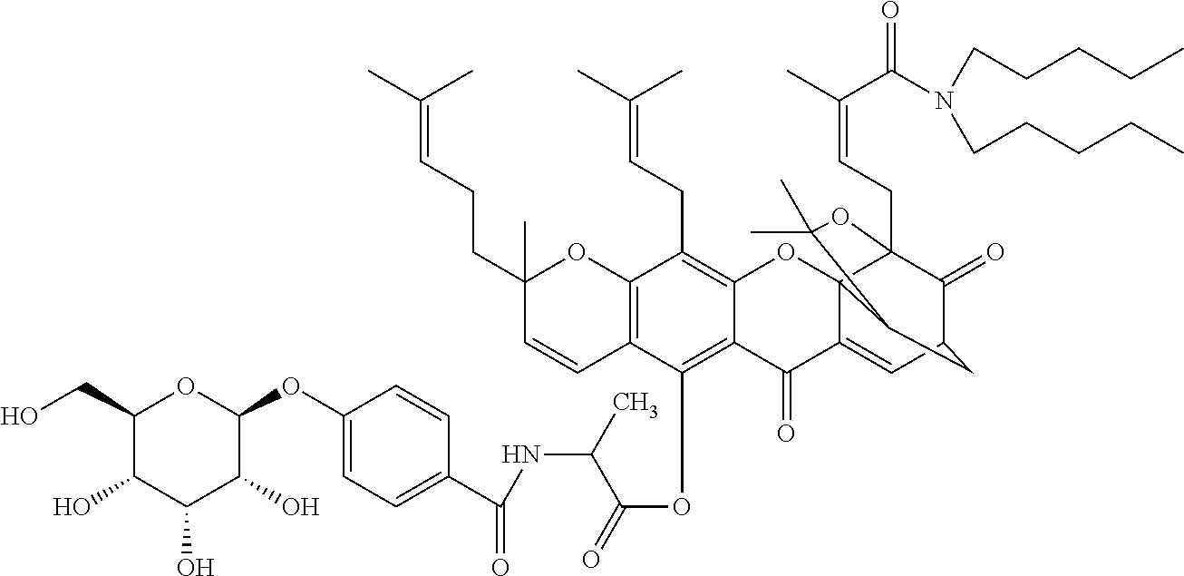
C1(O)C(CO)OC(OC2=CC=C(C(=O)NC(C(=O)OC3=C4C(=C(CC=C(C)C)C5=C3C=CC(C)(CCC=C(C)C)O5)OC35C(=CC6C(=O)C3(CC=C(C)C(=O)N(CCCCC)CCCCC)OC(C)(C)C5C6)C4=O)C)C=C2)C(O)C1O
